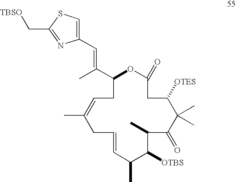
C1=C(C)CC=CC(C)C([OTBS])C(C)C(=O)C(C)(C)C([OTES])CC(=O)OC(C(C)=CC2=CSC(C[TBSO])=N2)C1
